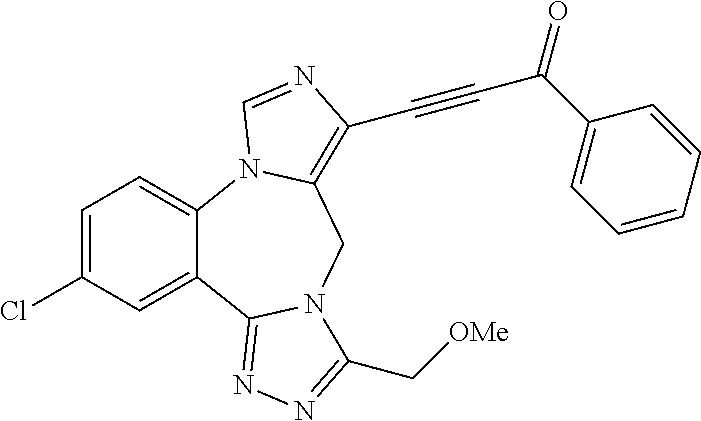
C1=C(Cl)C=C2C(=C1)N1C(=C(C#CC(=O)C3=CC=CC=C3)N=C1)CN1C2=NN=C1C[OMe]
